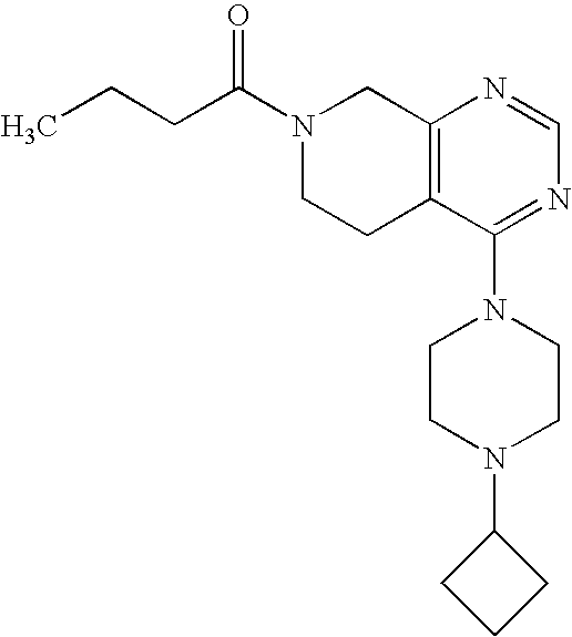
C(CC)C(N1CCC2=C(C1)N=CN=C2N1CCN(C2CCC2)CC1)=O
